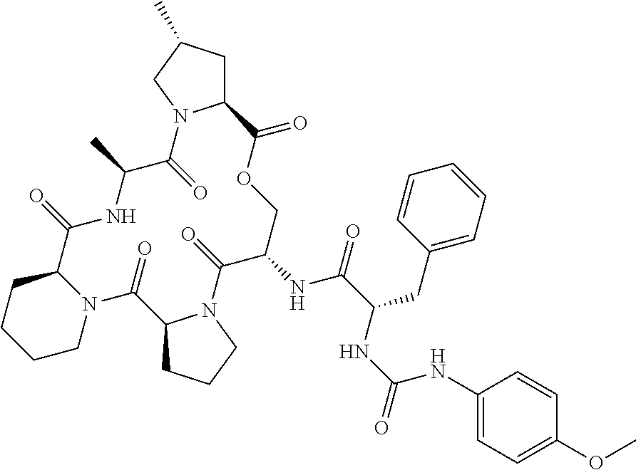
C1CCCN2C1C(=O)NC(C)C(=O)N1C(CC(C)C1)C(=O)OCC(NC(C(CC1=CC=CC=C1)NC(=O)NC1=CC=C(OC)C=C1)=O)C(=O)N1C(C2=O)CCC1
